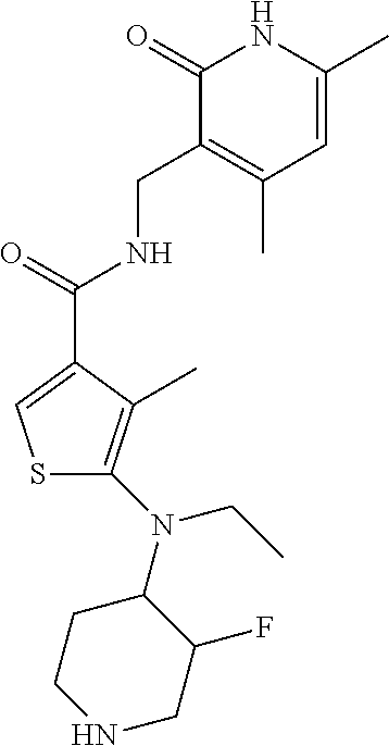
C1(=O)C(CNC(C2=CSC(N(C3CCNCC3F)CC)=C2C)=O)=C(C)C=C(C)N1
